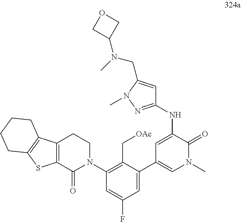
C1=C(F)C=C(C2=CN(C)C(=O)C(NC3=NN(C)C(CN(C4COC4)C)=C3)=C2)C(C[OAc])=C1N1CCC2=C(C1=O)SC1=C2CCCC1
